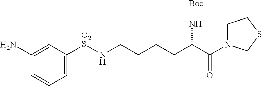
NC1=CC([O2S]NCCCCC(C(=O)N2CCSC2)N[Boc])=CC=C1
